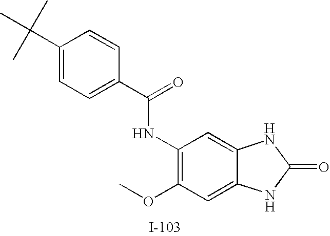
C1(C(C)(C)C)=CC=C(C(=O)NC2=C(OC)C=C3C(=C2)NC(=O)N3)C=C1
